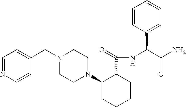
C1=CC(CN2CCN(C3CCCCC3C(NC(C(N)=O)C3=CC=CC=C3)=O)CC2)=CC=N1
